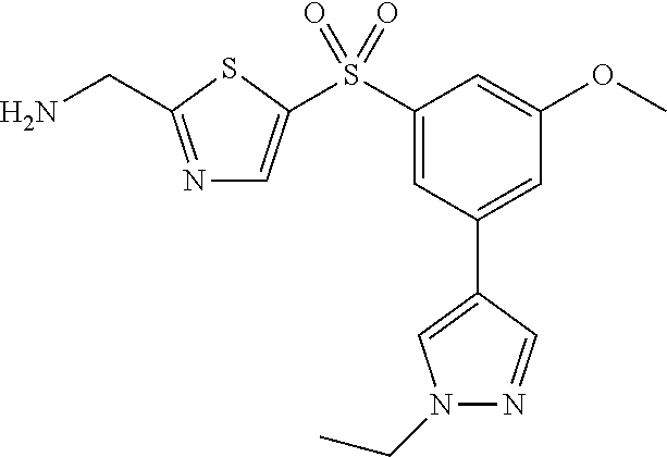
N1=C(CN)SC(S(C2=CC(C3=CN(CC)N=C3)=CC(OC)=C2)(=O)=O)=C1
